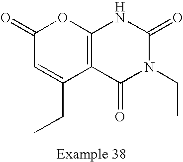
C12=C(C(=O)N(CC)C(=O)N1)C(CC)=CC(=O)O2
